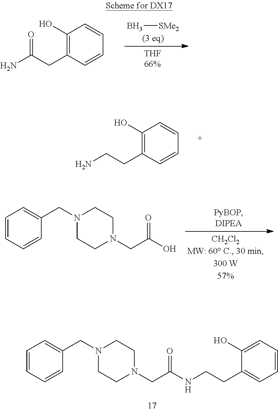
B[SMe2].C1(O)=C(CC(N)=O)C=CC=C1.C1(O)=C(CCN)C=CC=C1.C1=CC=CC(CN2CCN(CC(=O)O)CC2)=C1.C1=CC=CC(CN2CCN(CC(NCCC3=CC=CC=C3O)=O)CC2)=C1
